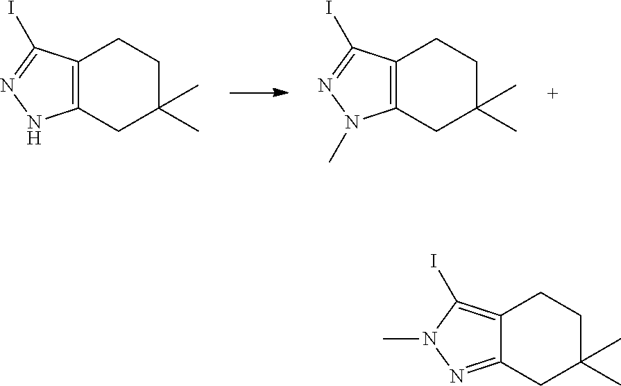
C12=C(CC(C)(C)CC1)N(C)N=C2I.C12=C(CC(C)(C)CC1)NN=C2I.C12=C(I)N(C)N=C1CC(C)(C)CC2
